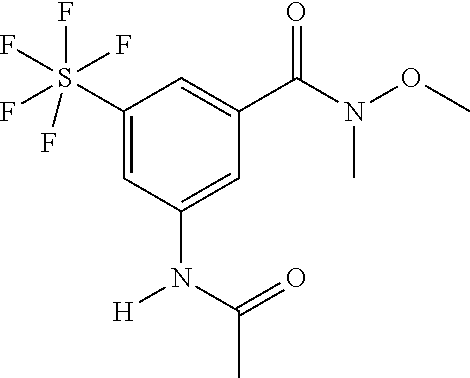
C1(S(F)(F)(F)(F)F)=CC(N(C(=O)C)[H])=CC(C(N(OC)C)=O)=C1
